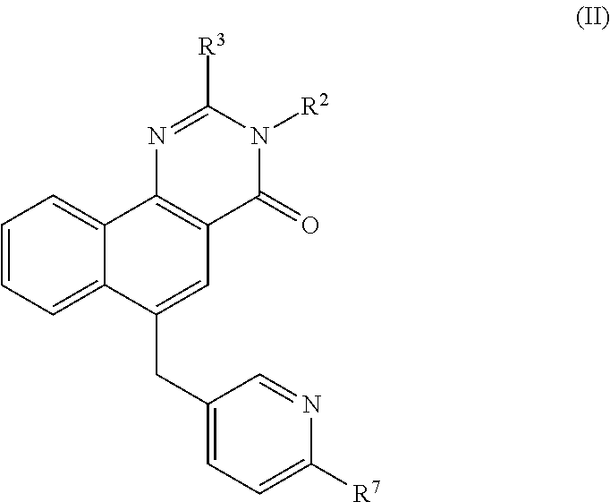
C1=CC=C2C(=C1)C1=C(C=C2CC2=CC=C([R7])N=C2)C(=O)N([R2])C([R3])=N1
